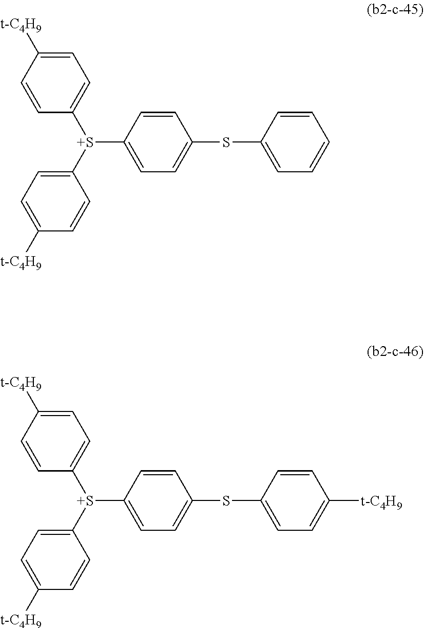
C1=C([t-C4H9])C=CC([S+](C2=CC=C([t-C4H9])C=C2)C2=CC=C(SC3=CC=CC=C3)C=C2)=C1.C1=C([t-C4H9])C=CC([S+](C2=CC=C([t-C4H9])C=C2)C2=CC=C(SC3=CC=C([t-C4H9])C=C3)C=C2)=C1
